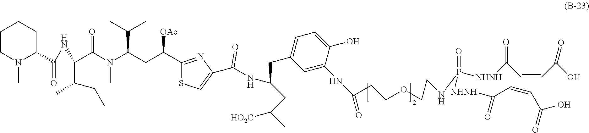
C1(C(CC(N(C(C(C(C)CC)NC(C2CCCCN2C)=O)=O)C)C(C)C)[OAc])=NC(C(NC(CC2=CC=C(O)C(NC(CCOCCNP([NHNH]C(C=CC(O)=O)=O)(=O)[NHNH]C(C=CC(O)=O)=O)=O)=C2)CC(C)[HO2C])=O)=CS1
